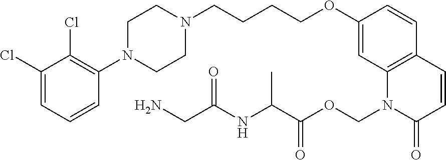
C1(Cl)=CC=CC(N2CCN(CCCCOC3=CC4=C(C=C3)C=CC(=O)N4COC(=O)C(NC(CN)=O)C)CC2)=C1Cl
